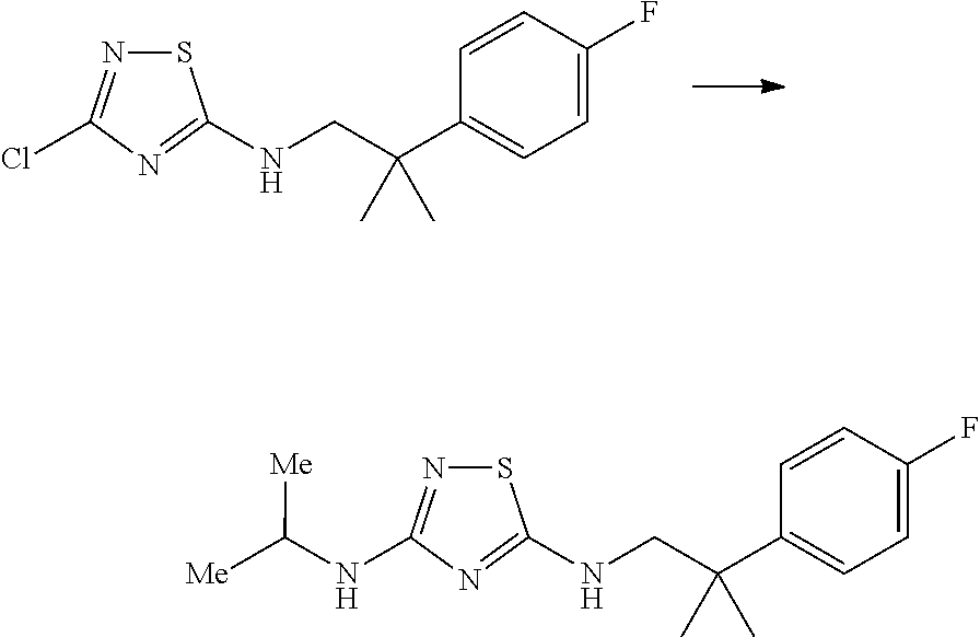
C1=C(F)C=CC(C(CNC2=NC(Cl)=NS2)(C)C)=C1.C1=C(F)C=CC(C(CNC2=NC(NC([Me])[Me])=NS2)(C)C)=C1
